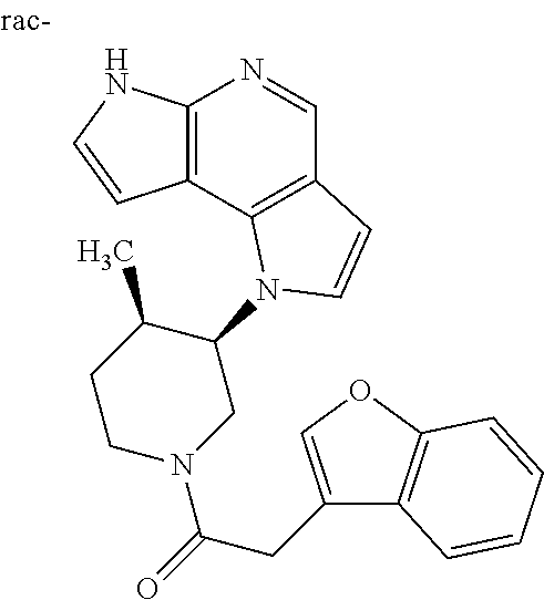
C12=C(C3=C(C=N1)C=CN3C1C(C)CCN(C(=O)CC3=COC4=C3C=CC=C4)C1)C=CN2
